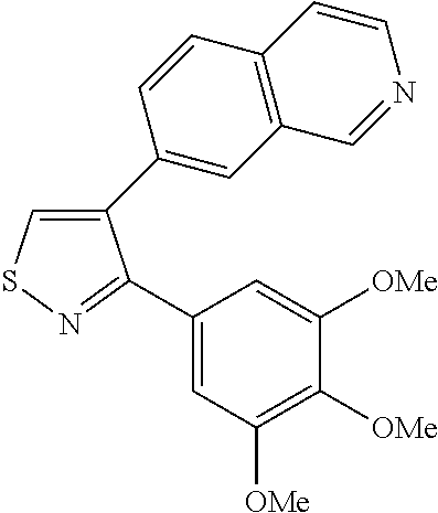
C1(C2=CC3=C(C=C2)C=CN=C3)=CSN=C1C1=CC([OMe])=C([OMe])C([OMe])=C1
